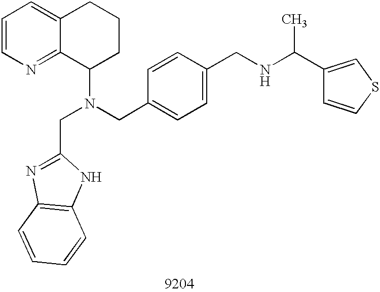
C1=CN=C2C(=C1)CCCC2N(CC1=CC=C(CNC(C)C2=CSC=C2)C=C1)CC1=NC2=C(N1)C=CC=C2
